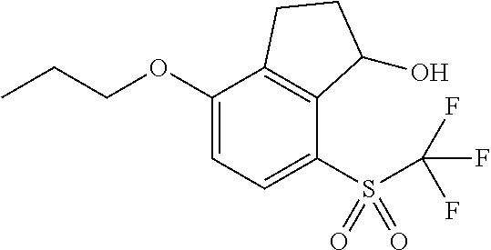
O(C1=CC=C(S(=O)(=O)C(F)(F)F)C2=C1CCC2O)CCC
